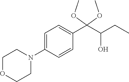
C1=C(N2CCOCC2)C=CC(C(C(CC)O)(OC)OC)=C1
